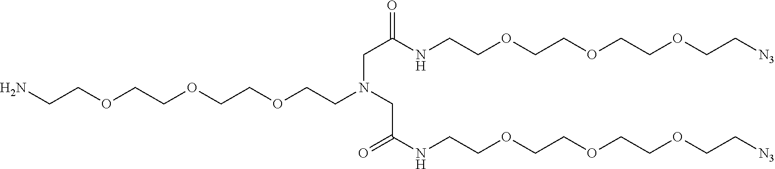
NCCOCCOCCOCCN(CC(NCCOCCOCCOCC[N3])=O)CC(NCCOCCOCCOCC[N3])=O
